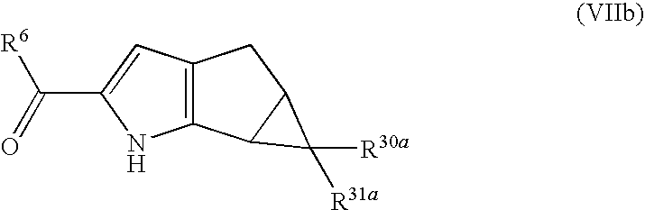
C12=C(C=C(C([R6])=O)N1)CC1C2C1([R30a])[R31a]
